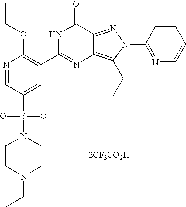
N1=CC(S(=O)(=O)N2CCN(CC)CC2)=CC(C2=NC3=C(CC)N(C4=NC=CC=C4)N=C3C(=O)N2)=C1OCC.[2CF3CO2H]
